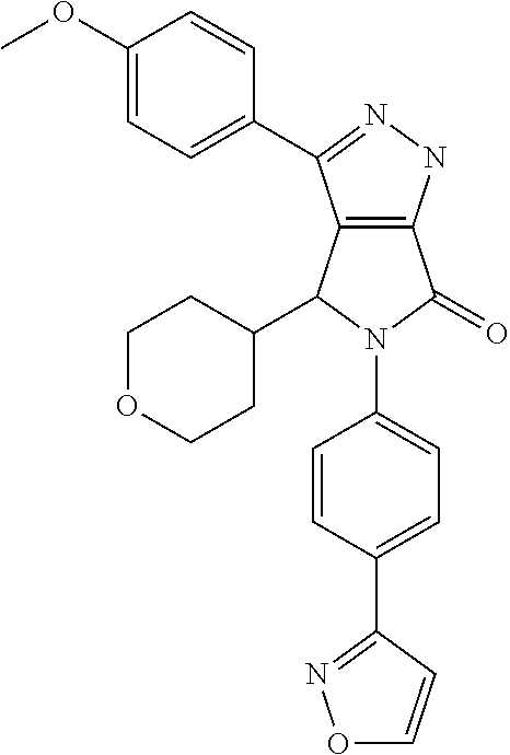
C12=C(NN=C1C1=CC=C(OC)C=C1)C(=O)N(C1=CC=C(C3=NOC=C3)C=C1)C2C1CCOCC1
